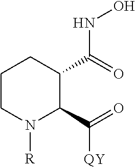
C1CN([R])C(C(=O)[QY])C(C(=O)NO)C1
